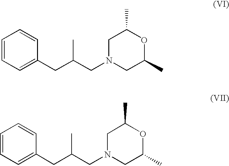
C1=CC=C(CC(CN2CC(C)OC(C)C2)C)C=C1.C1=CC=C(CC(CN2CC(C)OC(C)C2)C)C=C1
